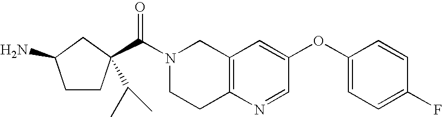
N1(C(=O)C2(C(C)C)CCC(N)C2)CCC2=C(C1)C=C(OC1=CC=C(F)C=C1)C=N2
